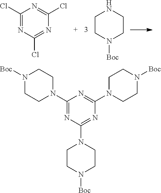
C1(Cl)=NC(Cl)=NC(Cl)=N1.C1CN([Boc])CCN1.C1(N2CCN([Boc])CC2)=NC(N2CCN([Boc])CC2)=NC(N2CCN([Boc])CC2)=N1
